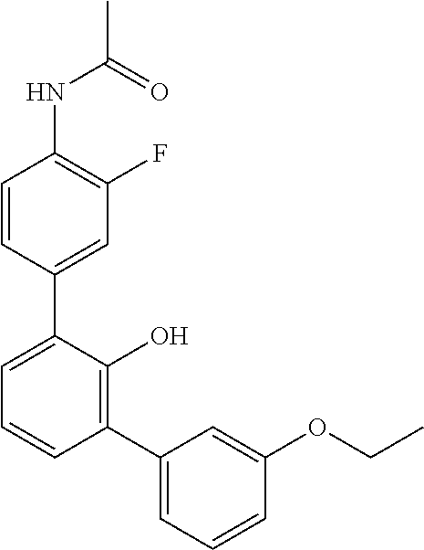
C1(NC(C)=O)=C(F)C=C(C2=CC=CC(C3=CC=CC(OCC)=C3)=C2O)C=C1
